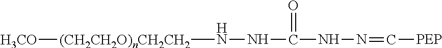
[(CH2CH2O)nCH2CH2](NNC(=O)NN=C[PEP])[H3CO]
